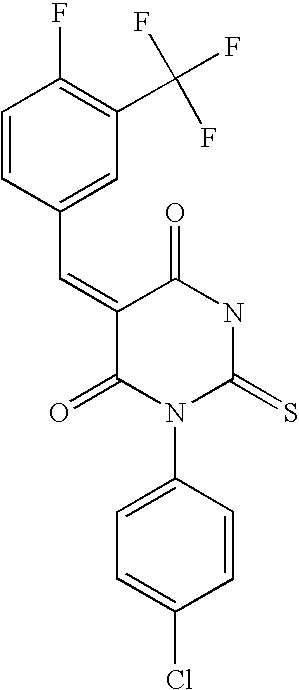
C1=CC(F)=C(C(F)(F)F)C=C1C=C1C(=O)N(C2=CC=C(Cl)C=C2)C(=S)NC1=O
